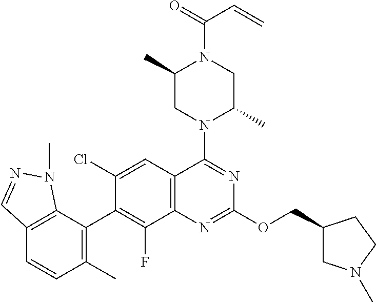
C12=C(C(C3=C(F)C4=C(C=C3Cl)C(N3C(C)CN(C(C=C)=O)C(C)C3)=NC(OCC3CN(C)CC3)=N4)=C(C)C=C1)N(C)N=C2
